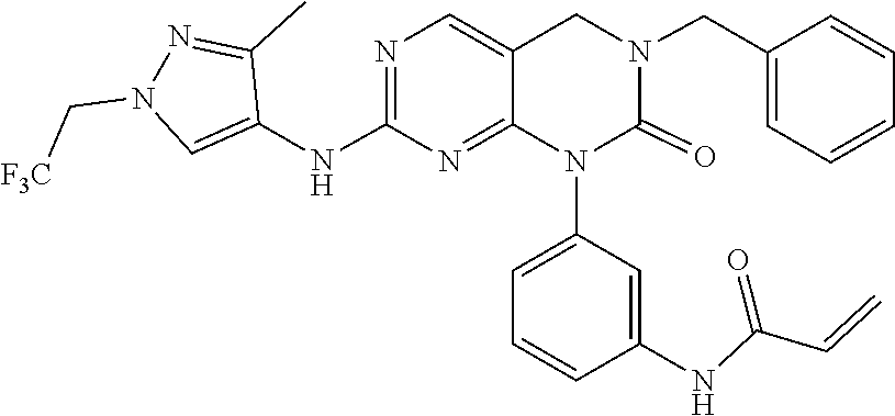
C(=C)C(NC1=CC(N2C(=O)N(CC3=CC=CC=C3)CC3=CN=C(NC4=CN(C[F3C])N=C4C)N=C23)=CC=C1)=O
